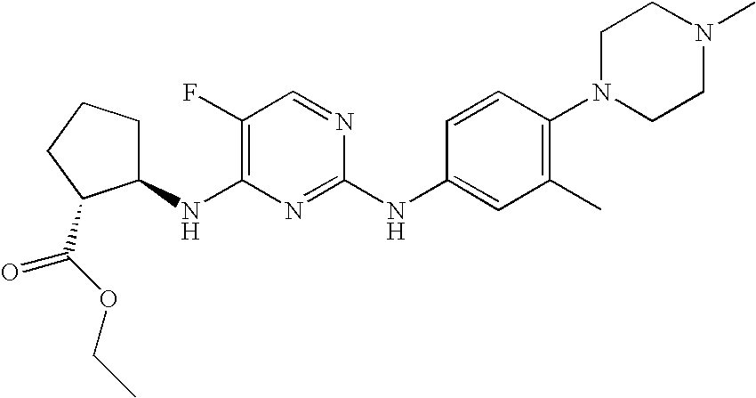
C1CCC(C(OCC)=O)C1NC1=C(F)C=NC(NC2=CC(C)=C(N3CCN(C)CC3)C=C2)=N1
